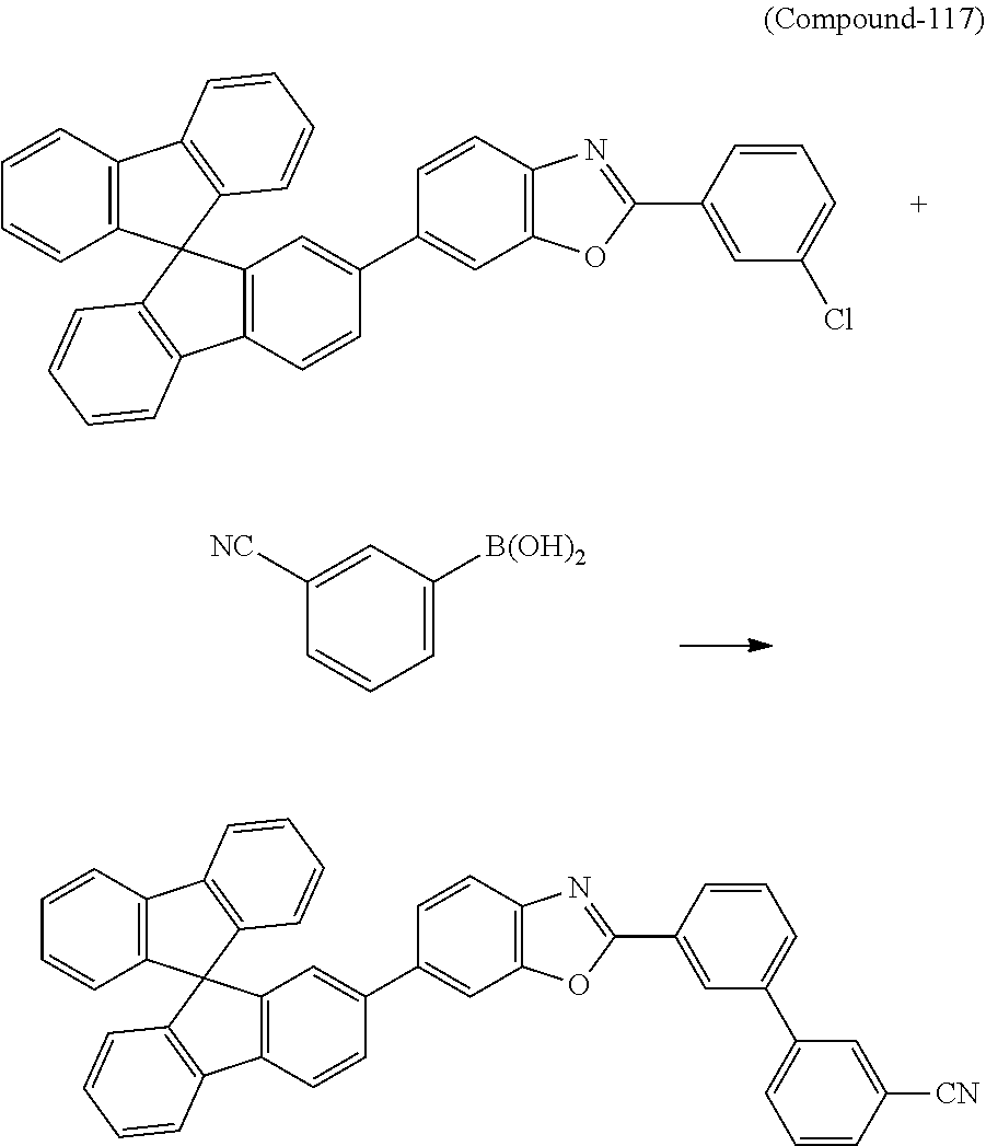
C1=C([B(OH)2])C=C([NC])C=C1.C1=CC2=C(C=C1C1=CC3=C(C=C1)C1=C(C34C3=C(C5=C4C=CC=C5)C=CC=C3)C=CC=C1)OC(C1=CC(Cl)=CC=C1)=N2.C1=CC2=C(C=C1C1=CC3=C(C=C1)C1=C(C34C3=C(C5=C4C=CC=C5)C=CC=C3)C=CC=C1)OC(C1=CC(C3=CC=CC([CN])=C3)=CC=C1)=N2
